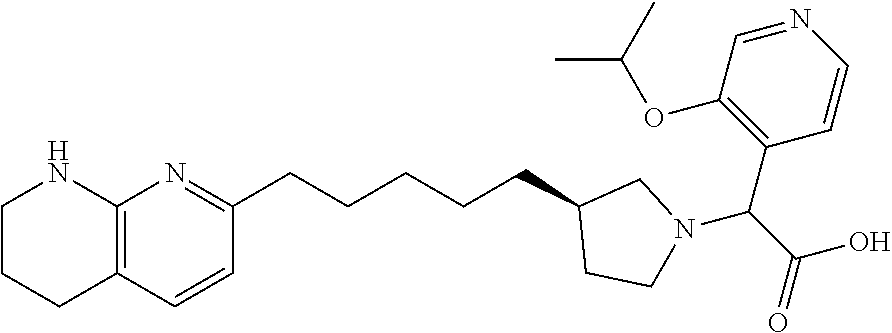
C12=C(C=CC(CCCCCC3CCN(C(C(=O)O)C4=C(OC(C)C)C=NC=C4)C3)=N1)CCCN2
